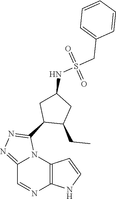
C12=C(N3C(=NN=C3C3C(CC)CC(NS(CC4=CC=CC=C4)(=O)=O)C3)C=N1)C=CN2
